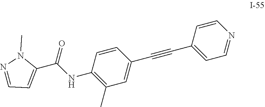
C1=C(C#CC2=CC(C)=C(NC(C3=CC=NN3C)=O)C=C2)C=CN=C1
